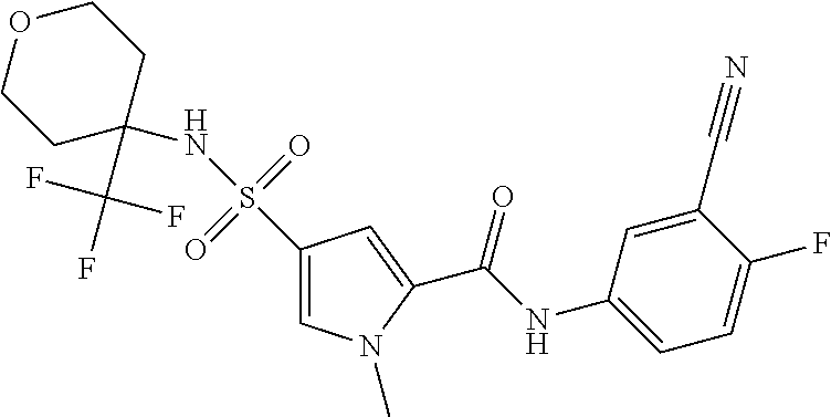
C(NC1=CC=C(F)C(C#N)=C1)(=O)C1=CC(S(=O)(=O)NC2(C(F)(F)F)CCOCC2)=CN1C
